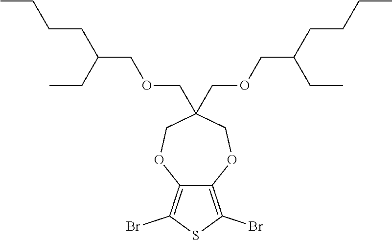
C12=C(Br)SC(Br)=C1OCC(COCC(CCCC)CC)(COCC(CC)CCCC)CO2
